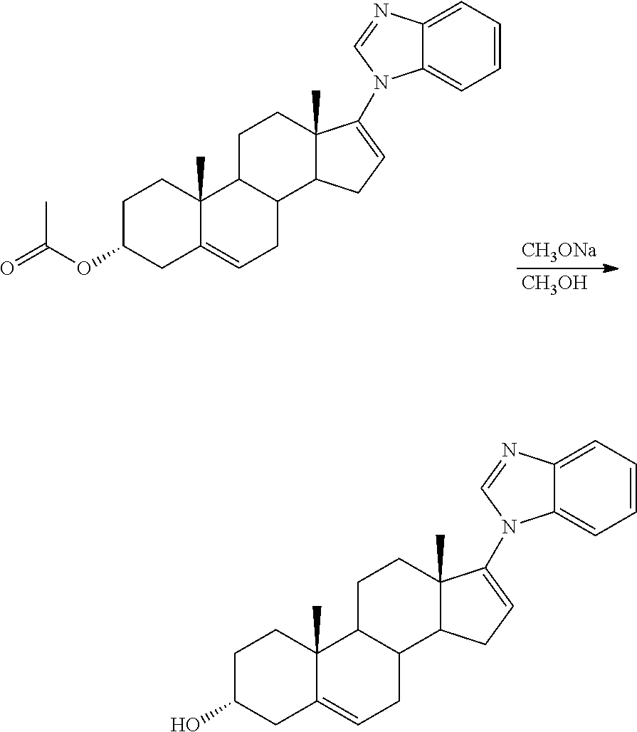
[CH3ONa].[CH3OH].C1C(OC(=O)C)CC2=CCC3C(C2(C)C1)CCC1(C)C3CC=C1N1C2=CC=CC=C2N=C1.C1C(O)CC2=CCC3C(C2(C)C1)CCC1(C)C3CC=C1N1C2=CC=CC=C2N=C1
